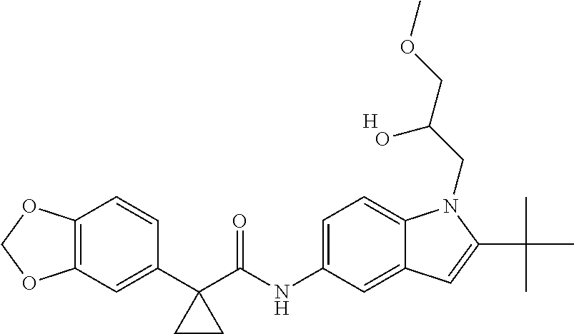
C12=C(C=C(C3(C(NC4=CC=C5C(=C4)C=C(C(C)(C)C)N5CC(COC)O)=O)CC3)C=C1)OCO2.[H]
